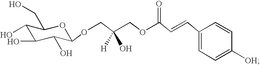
C1(O)C(O)C(O)C(OCC(COC(C=CC2=CC=C([OH])C=C2)=O)(O)[H])OC1CO
